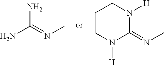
NC(=NC)N.C1CN([H])C(=NC)N([H])C1
